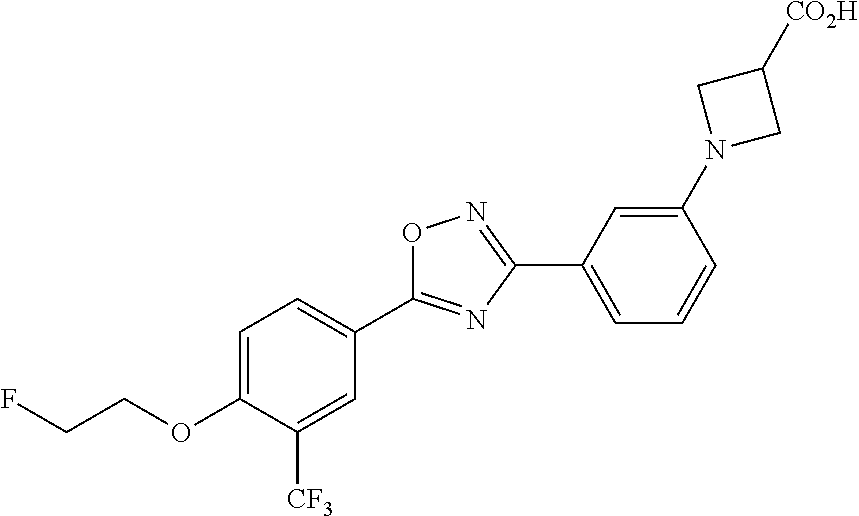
C1=C(OCCF)C([CF3])=CC(C2=NC(C3=CC=CC(N4CC([CO2H])C4)=C3)=NO2)=C1
